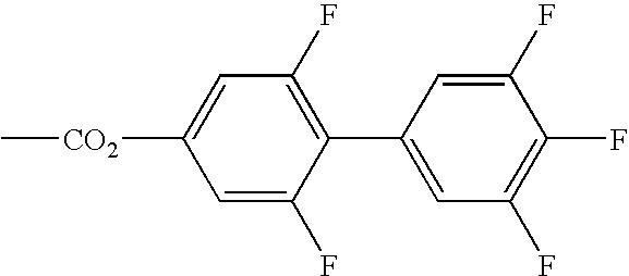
C1(F)=CC(C2=C(F)C=C([CO2]C)C=C2F)=CC(F)=C1F
